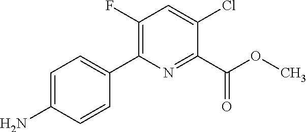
NC1=CC=C(C2=C(F)C=C(Cl)C(C(OC)=O)=N2)C=C1
